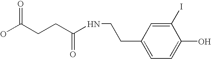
C(CCC(NCCC1=CC=C(O)C(I)=C1)=O)(=O)O
